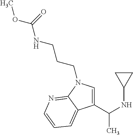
C1(C(C)NC2CC2)=CN(CCCNC(OC)=O)C2=NC=CC=C12
